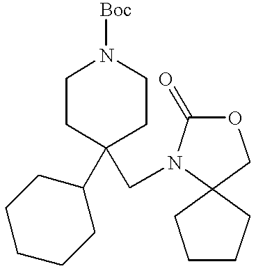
C1CC(CN2C(=O)OCC23CCCC3)(C2CCCCC2)CCN1[Boc]
